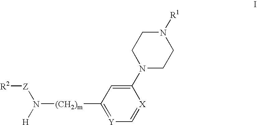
[Y]1=C([(CH2)m]N([Z][R2])[H])C=C(N2CCN([R1])CC2)[X]=C1
